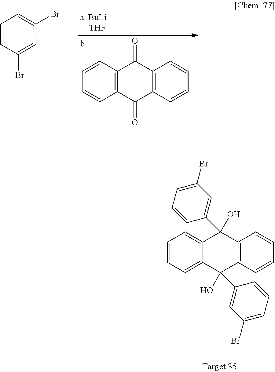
C12=CC=CC=C1C(O)(C1=CC(Br)=CC=C1)C1=C(C2(O)C2=CC(Br)=CC=C2)C=CC=C1.C12=C(C=CC=C1)C(=O)C1=C(C2=O)C=CC=C1.C1=CC(Br)=CC(Br)=C1
